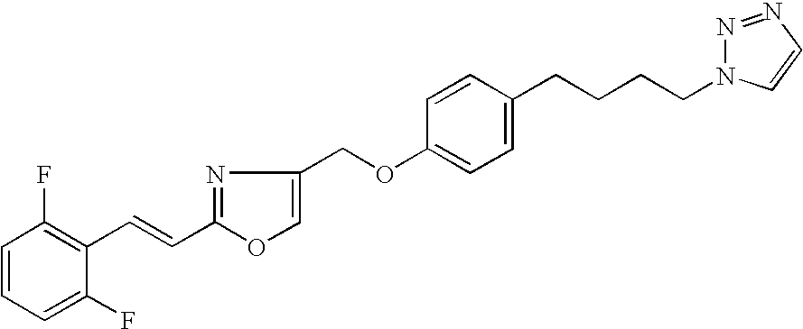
C1=CC=C(F)C(C=CC2=NC(COC3=CC=C(CCCCN4N=NC=C4)C=C3)=CO2)=C1F
